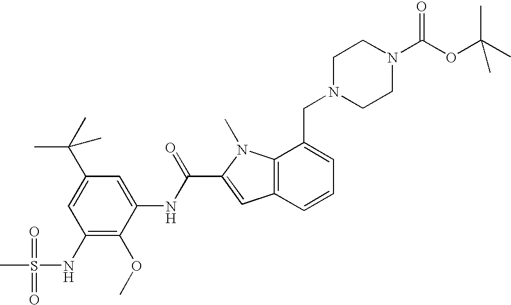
CS(=O)(=O)NC1=C(OC)C(NC(=O)C2=CC3=C(N2C)C(CN2CCN(C(OC(C)(C)C)=O)CC2)=CC=C3)=CC(C(C)(C)C)=C1
